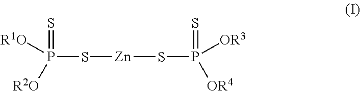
S=P(S[Zn]SP(=S)([OR4])[OR3])([R2O])[R1O]
